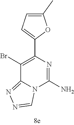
BrC1=C(C2=CC=C(C)O2)N=C(N)N2C1=NN=C2
